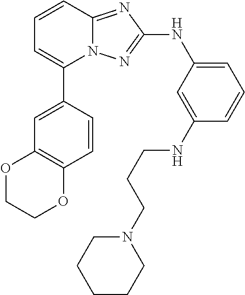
C1=CC2=NC(NC3=CC=CC(NCCCN4CCCCC4)=C3)=NN2C(C2=CC3=C(C=C2)OCCO3)=C1
